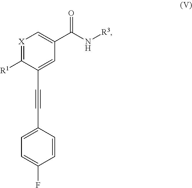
[X]1=C([R1])C(C#CC2=CC=C(F)C=C2)=CC(C(N[R3])=O)=C1
